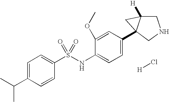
[H]Cl.C1=C(C(C)C)C=CC(S(NC2=CC=C(C34C([H])(CNC3)C4)C=C2OC)(=O)=O)=C1
